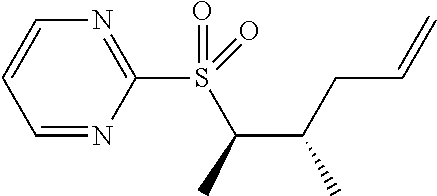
C(C(CC=C)C)(C)S(=O)(C1=NC=CC=N1)=O
